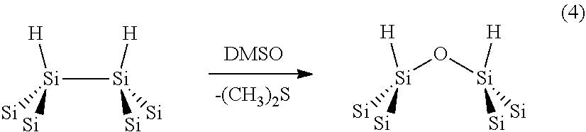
[Si]([Si]([H])([Si])[Si])([H])([Si])[Si].[H][Si]([Si])([Si])O[Si]([H])([Si])[Si]
